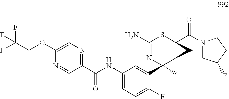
C1(C(NC2=CC=C(F)C(C3(C)C4C(C(N5CC(F)CC5)=O)(SC(N)=N3)C4)=C2)=O)=NC=C(OCC(F)(F)F)N=C1
